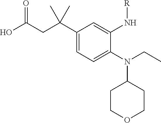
C1(N(C2CCOCC2)CC)=CC=C(C(CC(O)=O)(C)C)C=C1N[R]
